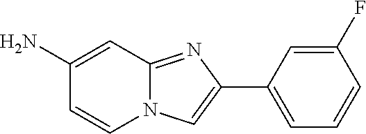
C1(C2=CN3C(=N2)C=C(N)C=C3)=CC=CC(F)=C1
